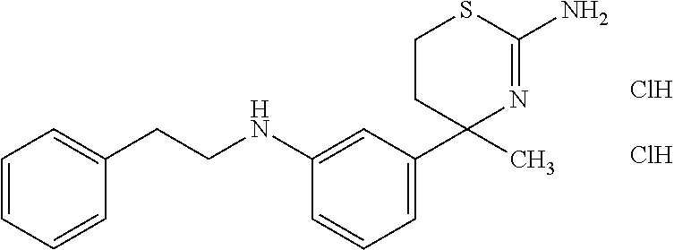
C1=CC=CC(CCNC2=CC(C3(C)N=C(N)SCC3)=CC=C2)=C1.Cl.Cl
